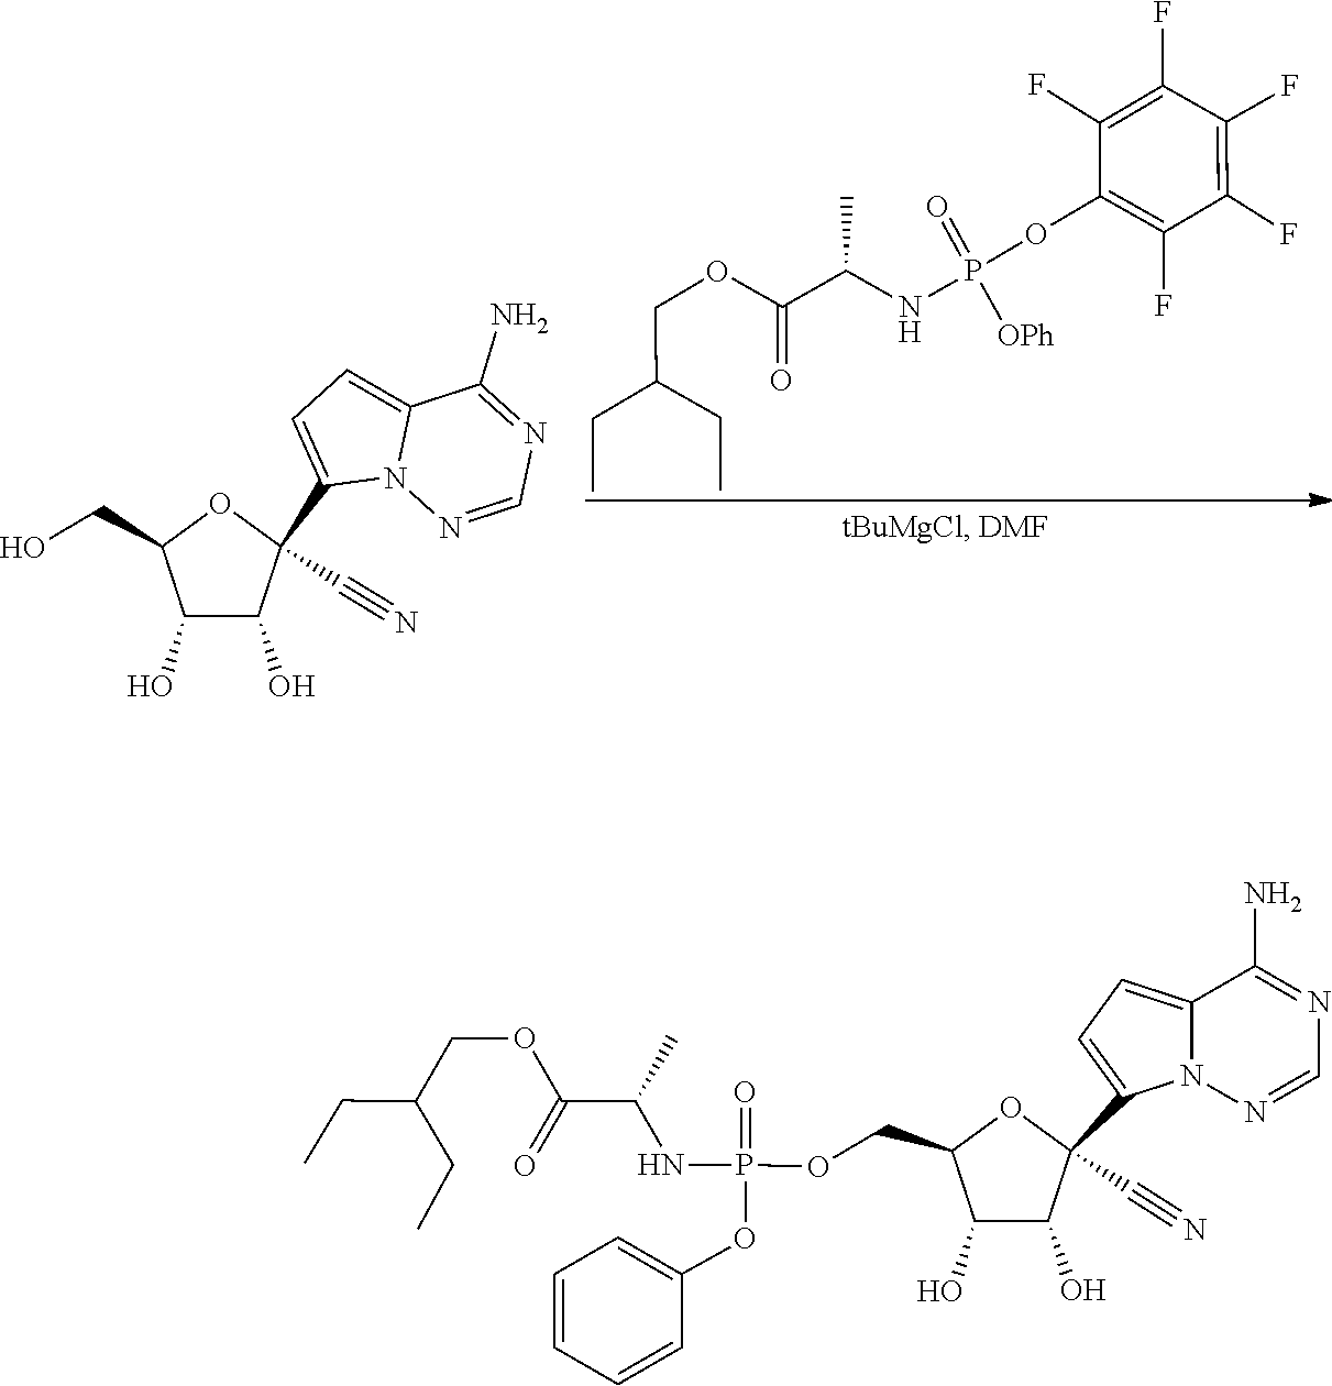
C1=NN2C(=CC=C2C2(C#N)C(O)C(O)C(CO)O2)C(N)=N1.C1(F)=C(F)C(F)=C(F)C(F)=C1OP(=O)(NC(C(OCC(CC)CC)=O)C)[OPh].C1=NN2C(C3(C#N)C(O)C(O)C(COP(OC4=CC=CC=C4)(=O)NC(C(OCC(CC)CC)=O)C)O3)=CC=C2C(N)=N1
